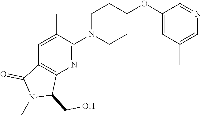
C1=C(C)C(N2CCC(OC3=CC(C)=CN=C3)CC2)=NC2=C1C(=O)N(C)C2CO
